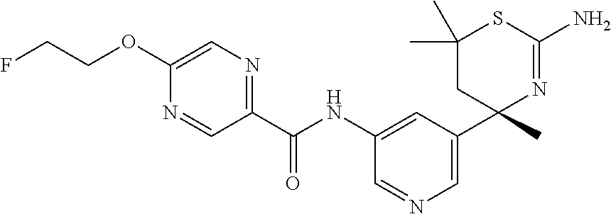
C(NC1=CC(C2(C)N=C(N)SC(C)(C)C2)=CN=C1)(=O)C1=NC=C(OCCF)N=C1
